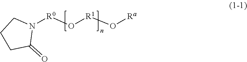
C1CC(=O)N([R0]O[R1]O[Ra])C1
